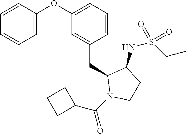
O(C1=CC=CC=C1)C1=CC=CC(CC2N(C(C3CCC3)=O)CCC2NS(CC)(=O)=O)=C1
